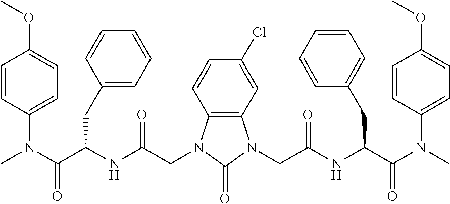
C12=C(C=C(Cl)C=C1)N(CC(NC(C(N(C)C1=CC=C(OC)C=C1)=O)CC1=CC=CC=C1)=O)C(=O)N2CC(NC(C(N(C)C1=CC=C(OC)C=C1)=O)CC1=CC=CC=C1)=O
